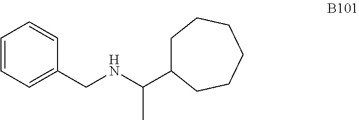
C1=CC=C(CNC(C2CCCCCC2)C)C=C1
